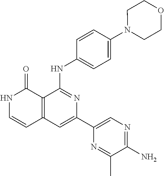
C1=CC(NC2=NC(C3=CN=C(N)C(C)=N3)=CC3=C2C(=O)NC=C3)=CC=C1N1CCOCC1
